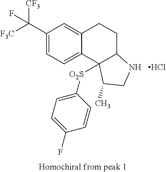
C1(C([F3C])([CF3])F)=CC=C2C(=C1)CCC1C2([O2S]C2=CC=C(F)C=C2)C(C)CN1.Cl
